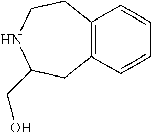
C12=C(C=CC=C1)CC(CO)NCC2
